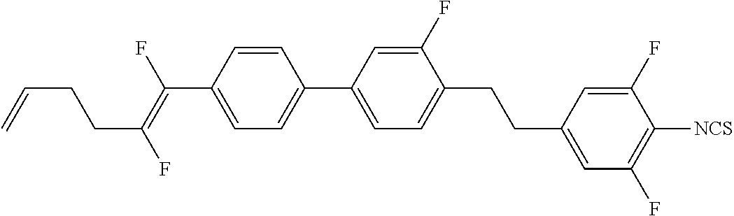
C(C1=CC=C(C2=CC=C(CCC3=CC(F)=C([NCS])C(F)=C3)C(F)=C2)C=C1)(=C(F)CCC=C)F
